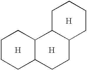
C1CCC2C(C1)C1C(CC2)CCCC1.[H].[H].[H]
